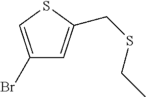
C1(Br)=CSC(CSCC)=C1
